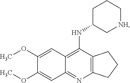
C12=C(N=C3C(=C1NC1C[NH]CCC1)C=C(OC)C(OC)=C3)CCC2
